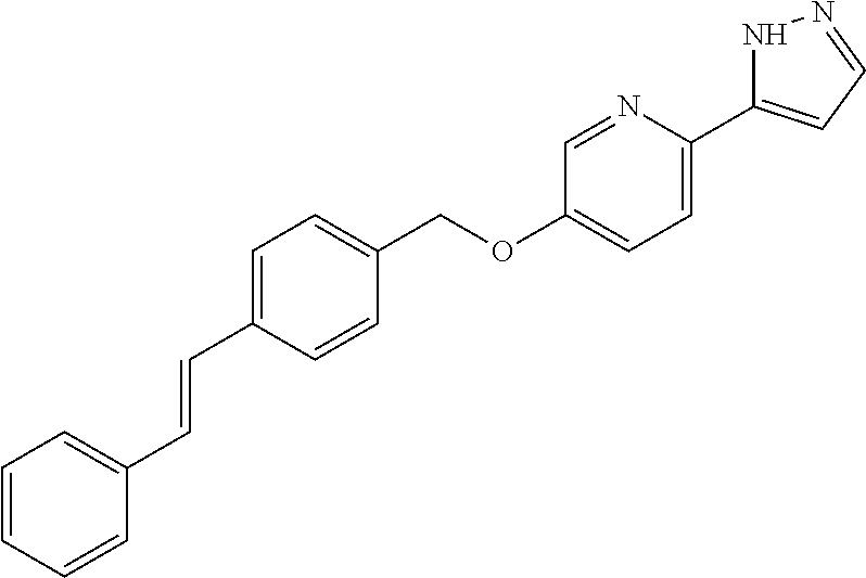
C1=C(C=CC2=CC=CC=C2)C=CC(COC2=CC=C(C3=CC=NN3)N=C2)=C1
